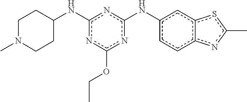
C1CC(Nc2nc(Nc3ccc4c(c3)sc(C)n4)nc(OCC)n2)CCN1C
